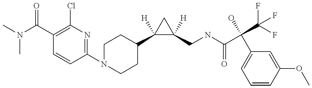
N1(C2=NC(Cl)=C(C(=O)N(C)C)C=C2)CCC(C2([H])C([H])(CNC(=O)C(C3=CC=CC(OC)=C3)(O)C(F)(F)F)C2)CC1
